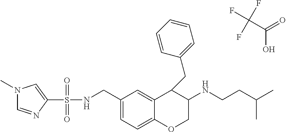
N1(C)C=NC(S(NCC2=CC=C3C(=C2)C(CC2=CC=CC=C2)C(NCCC(C)C)CO3)(=O)=O)=C1.C(C(=O)O)(F)(F)F
